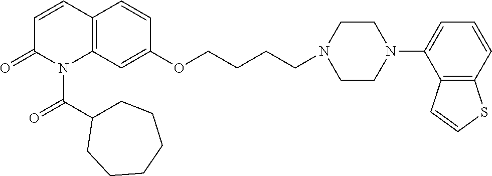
C1=CC2=C(N(C(=O)C3CCCCCC3)C1=O)C=C(OCCCCN1CCN(C3=CC=CC4=C3C=CS4)CC1)C=C2
